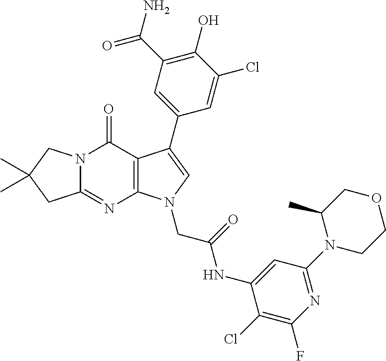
C12=NC3=C(C(=O)N1CC(C)(C)C2)C(C1=CC(C(N)=O)=C(O)C(Cl)=C1)=CN3CC(NC1=CC(N2CCOCC2C)=NC(F)=C1Cl)=O
